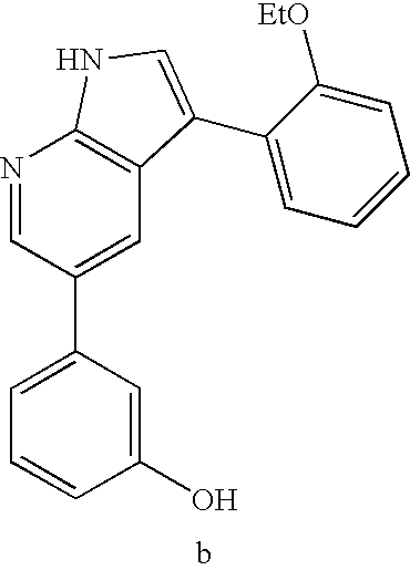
C1(O)=CC(C2=CC3=C(N=C2)NC=C3C2=CC=CC=C2[EtO])=CC=C1
